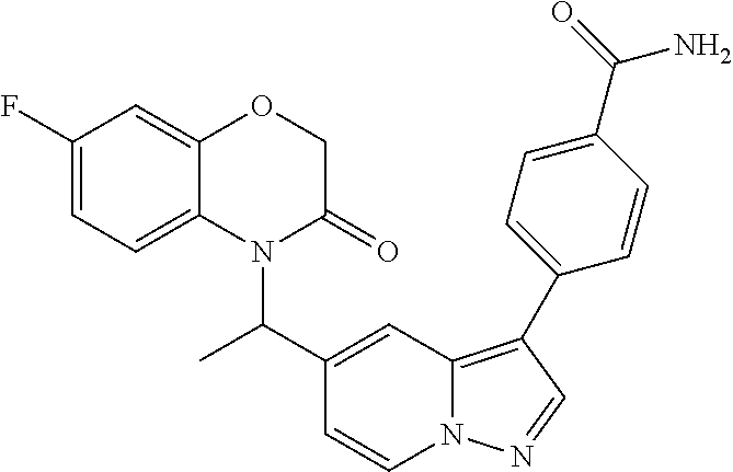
C1=CN2C(=C(C3=CC=C(C(=O)N)C=C3)C=N2)C=C1C(C)N1C(=O)COC2=CC(F)=CC=C12
